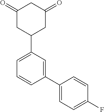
C1(=O)CC(C2=CC=CC(C3=CC=C(F)C=C3)=C2)CC(=O)C1
